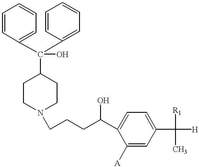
C1CN(CCCC(C2=CC=C(C([R1])(C)[H])C=C2[A])O)CCC1C(C1=CC=CC=C1)(C1=CC=CC=C1)O
